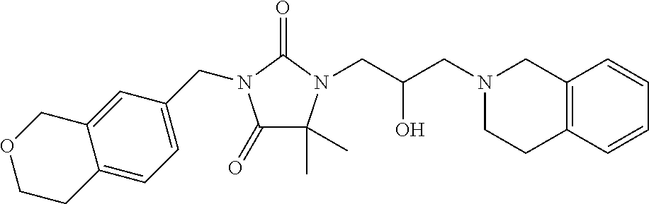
C1(=O)C(C)(C)N(CC(CN2CCC3=C(C2)C=CC=C3)O)C(=O)N1CC1=CC=C2C(=C1)COCC2
